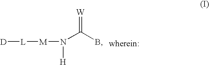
[D][L][M]N(C(B)=[W])[H]
